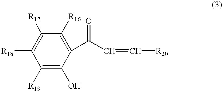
C1(C(C=C[R20])=O)=C([R16])C([R17])=C([R18])C([R19])=C1O
